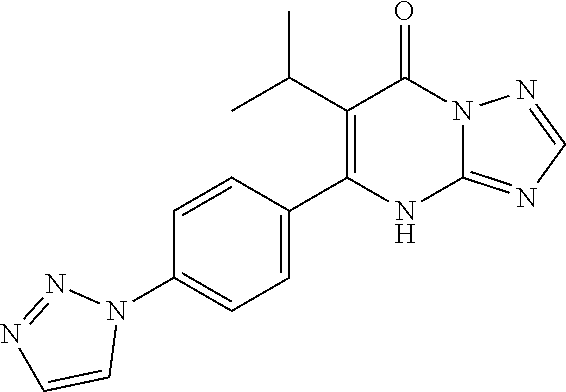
C1(C(C)C)=C(C2=CC=C(N3N=NC=C3)C=C2)NC2=NC=NN2C1=O
